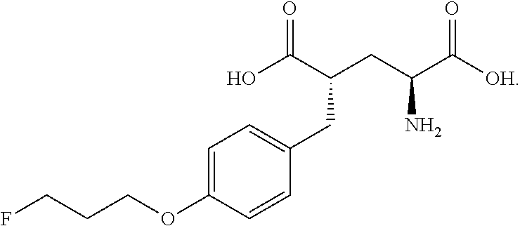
OC(C(CC(C([OH])=O)N)CC1=CC=C(OCCCF)C=C1)=O
